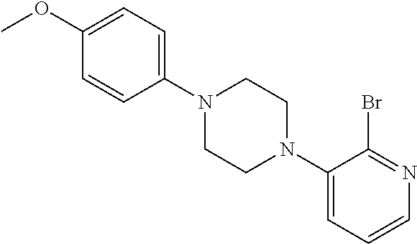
C1(OC)=CC=C(N2CCN(C3=CC=CN=C3Br)CC2)C=C1
